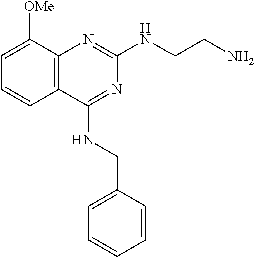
C12=C(C([OMe])=CC=C1)N=C(NCCN)N=C2NCC1=CC=CC=C1
